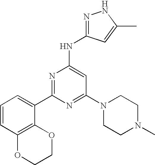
C1=CC2=C(C(C3=NC(NC4=NNC(C)=C4)=CC(N4CCN(C)CC4)=N3)=C1)OCCO2
